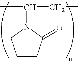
CC(N1CCCC1=O)CC
